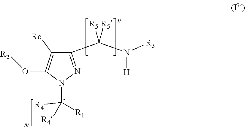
C1(C(N([R3])[H])([R5])[R5])=NN(C([R1])([R4])[R4])C(O[R2])=C1[Rc]
